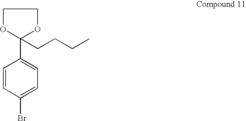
C1(C2(CCCC)OCCO2)=CC=C(Br)C=C1
